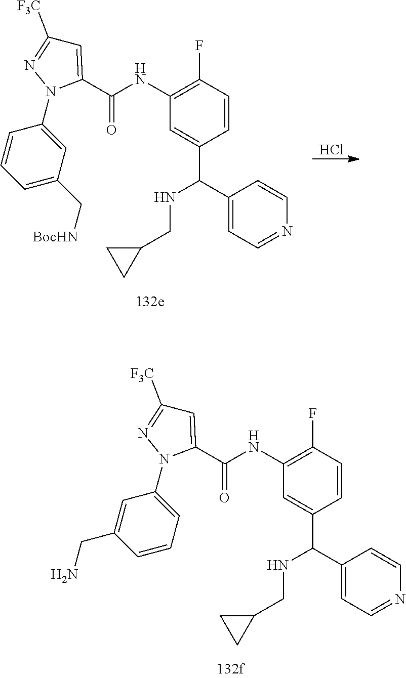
C1=CC=C(C[BocHN])C=C1N1C(C(NC2=C(F)C=CC(C(C3=CC=NC=C3)NCC3CC3)=C2)=O)=CC([F3C])=N1.Cl.C1=C(CN)C=CC=C1N1C(C(NC2=C(F)C=CC(C(C3=CC=NC=C3)NCC3CC3)=C2)=O)=CC([F3C])=N1
